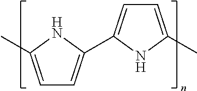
C1=C(C)NC(C2=CC=C(C)N2)=C1
